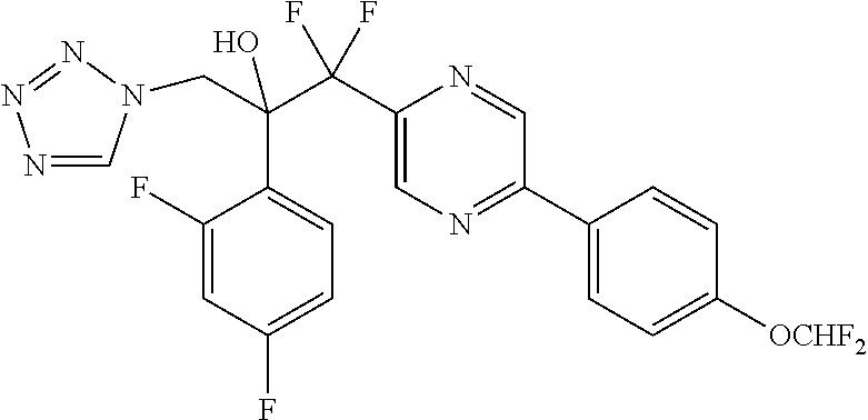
N1=CN(CC(C2=CC=C(F)C=C2F)(C(F)(F)C2=CN=C(C3=CC=C([OCHF2])C=C3)C=N2)O)N=N1
